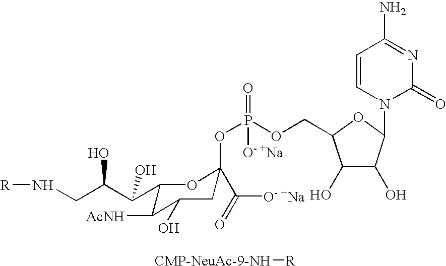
N(CC(C(C1C([AcNH])C(O)CC(OP(=O)(OCC2C(O)C(O)C(N3C(=O)N=C(N)C=C3)O2)[O- +Na])(C(=O)[O- +Na])O1)O)O)[R].[CMP-NeuAc-9-NH][R]
